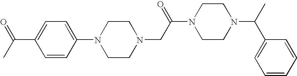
C1=CC(N2CCN(CC(N3CCN(C(C)C4=CC=CC=C4)CC3)=O)CC2)=CC=C1C(C)=O
